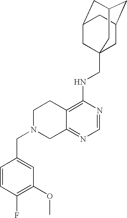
C12=C(NCC34CC5CC(CC(C3)C5)C4)N=CN=C1CN(CC1=CC(OC)=C(F)C=C1)CC2
